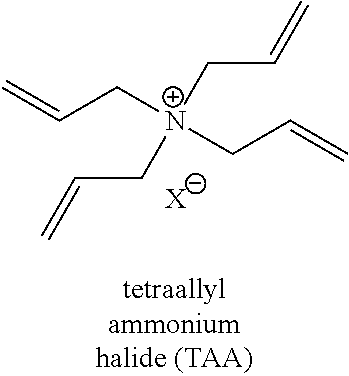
C=CC[N+](CC=C)(CC=C)CC=C.[X]
